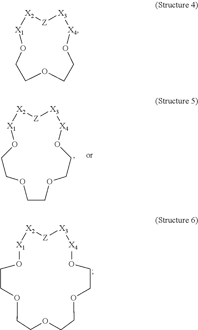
[Z]1[X3][X4]OCCOCCO[X1][X2]1.[Z]1[X3][X4]OCCOCCOCCOCCO[X1][X2]1.[Z]1[X3][X4]OCCOCCOCCO[X1][X2]1
